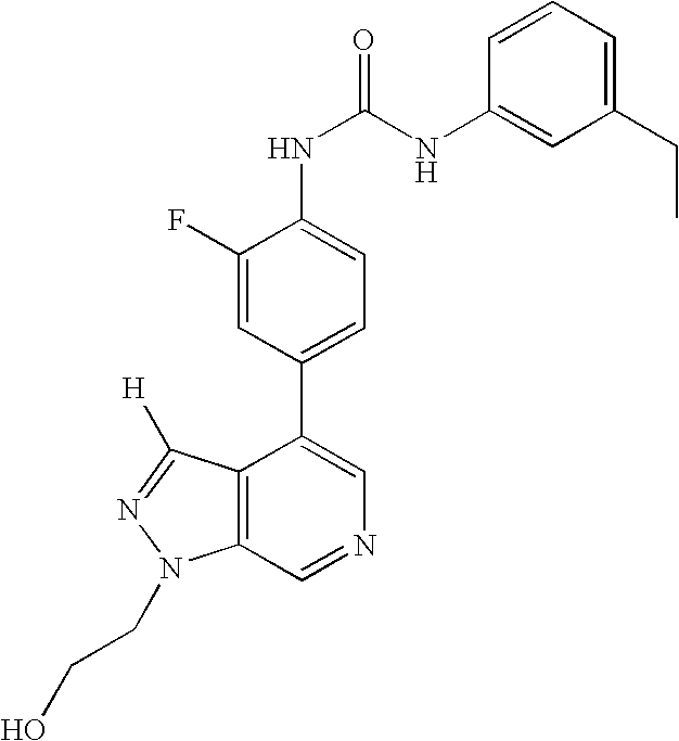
C1(CC)=CC=CC(NC(NC2=CC=C(C3=CN=CC4=C3C([H])=NN4CCO)C=C2F)=O)=C1
